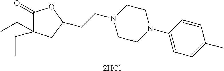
C1(=O)C(CC)(CC)CC(CCN2CCN(C3=CC=C(C)C=C3)CC2)O1.[2HCl]
